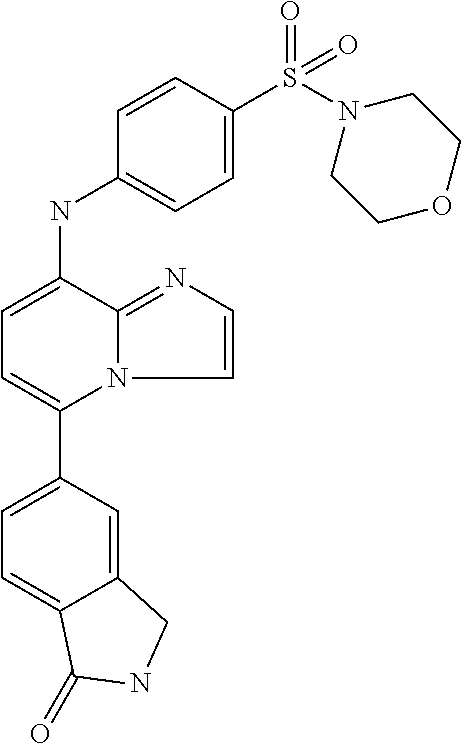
C12=CC(C3=CC=C(NC4=CC=C(S(N5CCOCC5)(=O)=O)C=C4)C4=NC=CN34)=CC=C1C(=O)NC2
